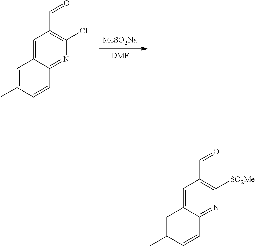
[DMF].[MeSO2Na].C1=C2C(=NC(Cl)=C1C=O)C=CC(C)=C2.C1=C2C(=NC([SO2Me])=C1C=O)C=CC(C)=C2
